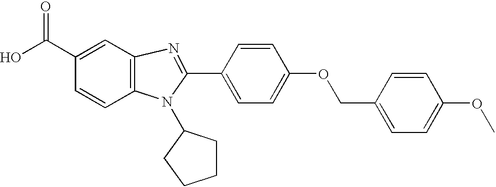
C1=CC2=C(C=C1C(O)=O)N=C(C1=CC=C(OCC3=CC=C(OC)C=C3)C=C1)N2C1CCCC1
